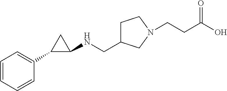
C1=CC=CC(C2C(NCC3CCN(CCC(O)=O)C3)C2)=C1
